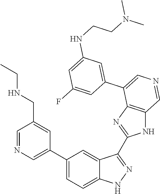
C1(C2=CN=CC(CNCC)=C2)=CC=C2C(=C1)C(C1=NC3=C(N1)C=NC=C3C1=CC(NCCN(C)C)=CC(F)=C1)=NN2
